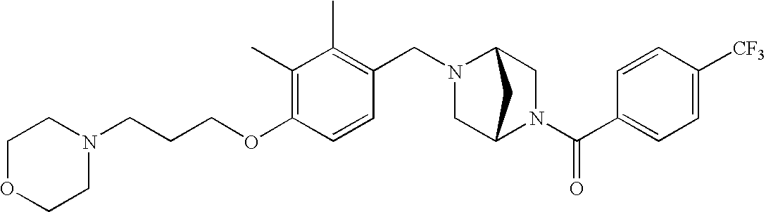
C(OC1=C(C)C(C)=C(CN2C3CN(C(C4=CC=C([CF3])C=C4)=O)C(C2)C3)C=C1)CCN1CCOCC1
